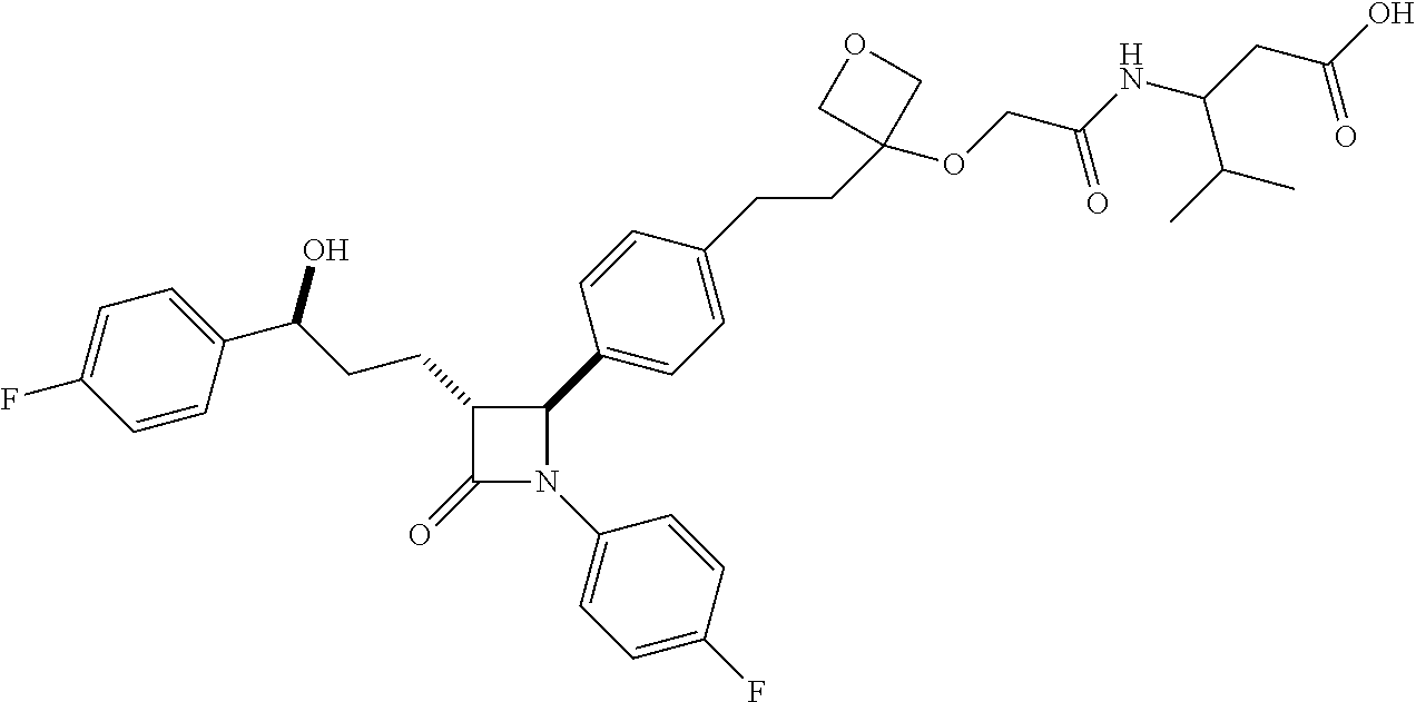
C1(=O)N(C2=CC=C(F)C=C2)C(C2=CC=C(CCC3(OCC(NC(CC(O)=O)C(C)C)=O)COC3)C=C2)C1CCC(O)C1=CC=C(F)C=C1
